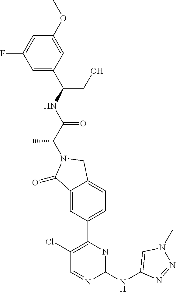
C1(=O)C2=CC(C3=C(Cl)C=NC(NC4=CN(C)N=N4)=N3)=CC=C2CN1C(C(=O)NC(C1=CC(F)=CC(OC)=C1)CO)C
